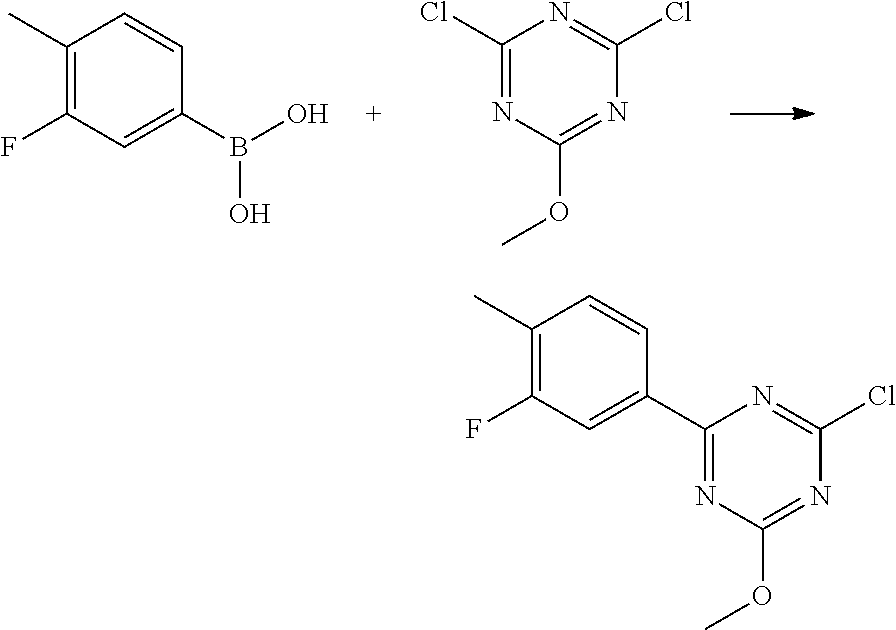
C1(C)=C(F)C=C(B(O)O)C=C1.C1(Cl)=NC(OC)=NC(Cl)=N1.C1(C)=C(F)C=C(C2=NC(OC)=NC(Cl)=N2)C=C1
